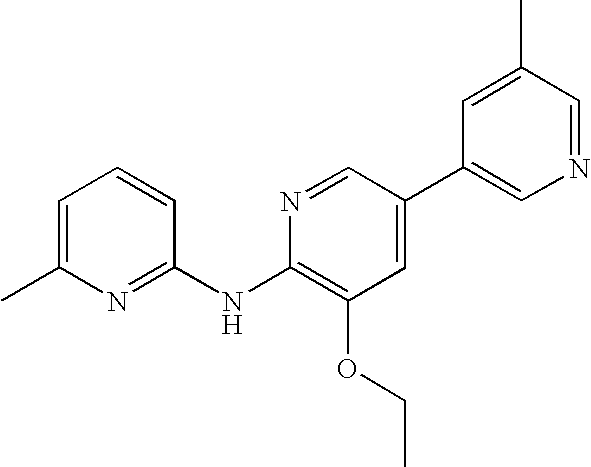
C1=C(C)N=C(NC2=C(OCC)C=C(C3=CN=CC(C)=C3)C=N2)C=C1
